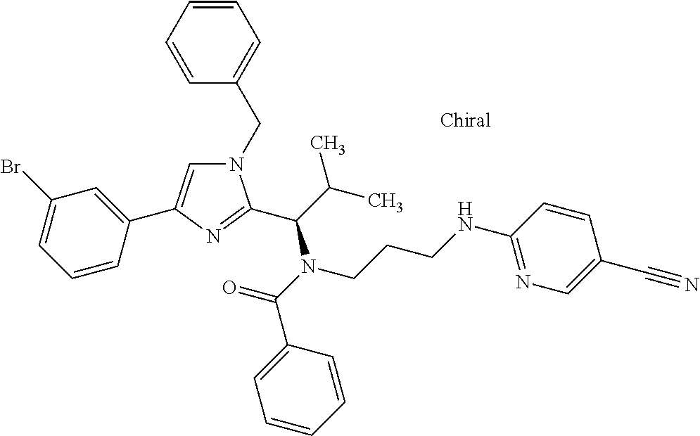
N1(CC2=CC=CC=C2)C=C(C2=CC(Br)=CC=C2)N=C1C(N(C(=O)C1=CC=CC=C1)CCCNC1=NC=C(C#N)C=C1)C(C)C
